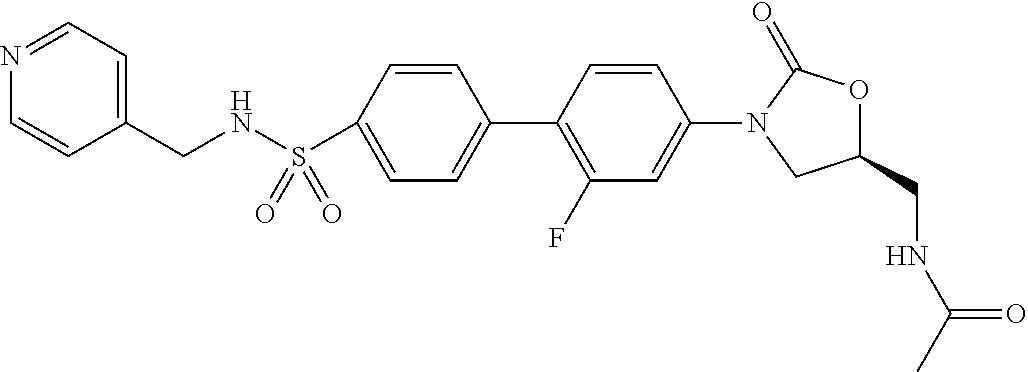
C1(CNC(C)=O)OC(=O)N(C2=CC(F)=C(C3=CC=C(S(NCC4=CC=NC=C4)(=O)=O)C=C3)C=C2)C1
